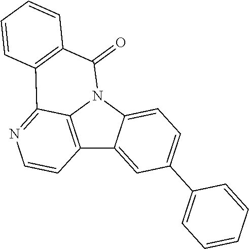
C12=C3N(C4=CC=C(C5=CC=CC=C5)C=C14)C(=O)C1=C(C3=NC=C2)C=CC=C1
